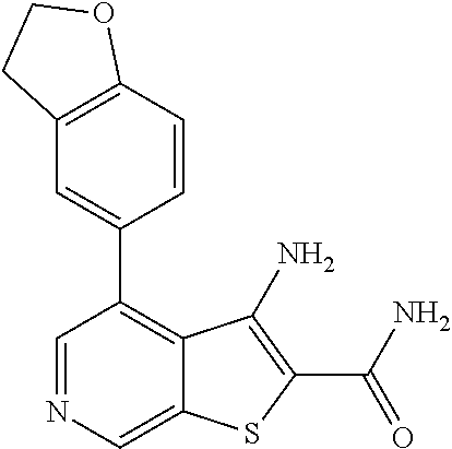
C1=NC=C2C(=C1C1=CC3=C(C=C1)OCC3)C(N)=C(C(N)=O)S2
